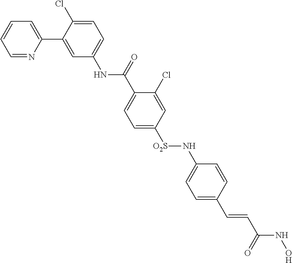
N(C1=CC=C(Cl)C(C2=CC=CC=N2)=C1)C(=O)C1=CC=C([SO2]NC2=CC=C(C=CC(NO)=O)C=C2)C=C1Cl
